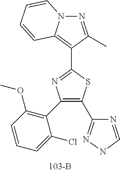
C1(C2=C(OC)C=CC=C2Cl)=C(C2=NNC=N2)SC(C2=C3N(N=C2C)C=CC=C3)=N1
